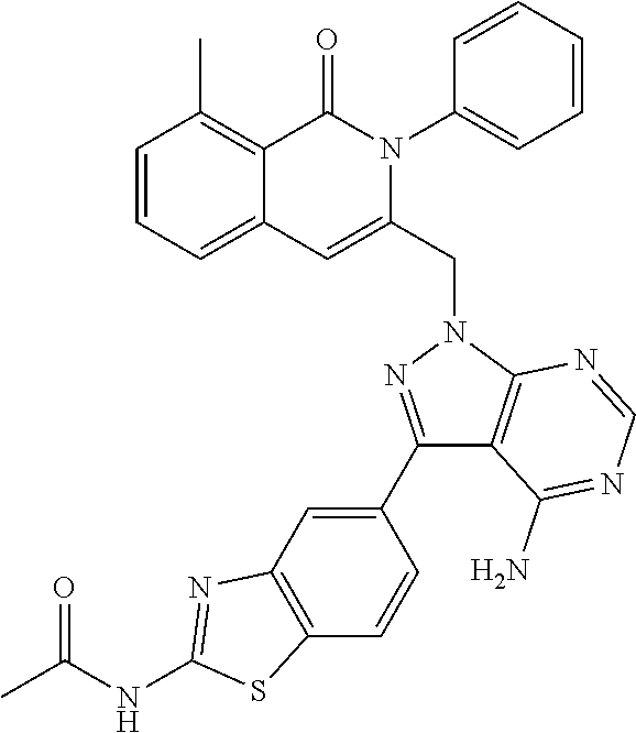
C1=CC=C2C(=C1C)C(=O)N(C1=CC=CC=C1)C(CN1N=C(C3=CC4=C(C=C3)SC(NC(C)=O)=N4)C3=C1N=CN=C3N)=C2
